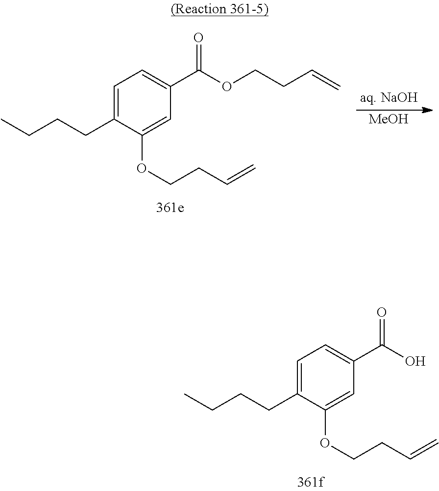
C1=C(CCCC)C(OCCC=C)=CC(C(O)=O)=C1.C1=C(CCCC)C(OCCC=C)=CC(C(OCCC=C)=O)=C1.[MeOH]
